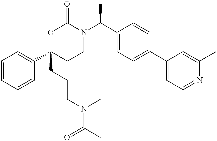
C1=CC=CC(C2(CCCN(C(C)=O)C)CCN(C(C3=CC=C(C4=CC=NC(C)=C4)C=C3)C)C(=O)O2)=C1
